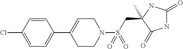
C1=C(C2=CCN(S(CC3(C)C(=O)NC(=O)N3)(=O)=O)CC2)C=CC(Cl)=C1
